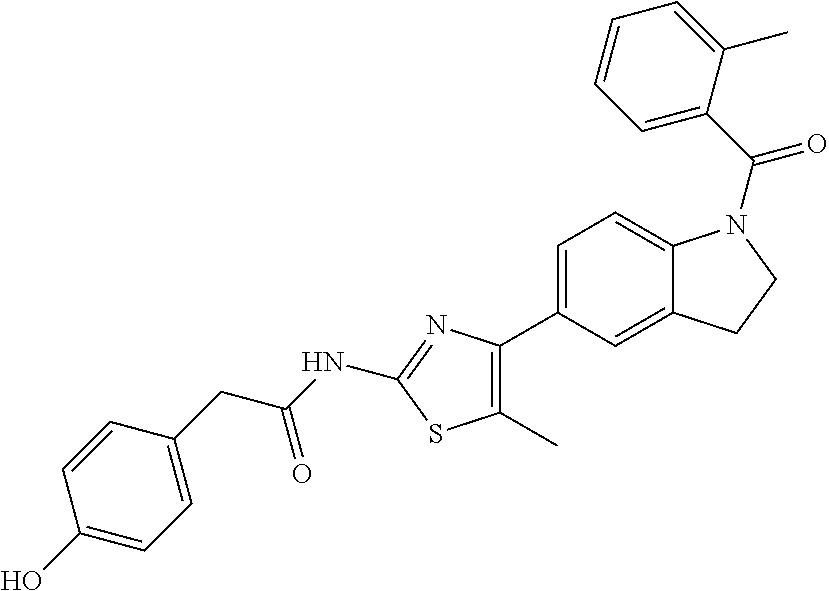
C1=C(C2=C(C)SC(NC(CC3=CC=C(O)C=C3)=O)=N2)C=C2C(=C1)N(C(C1=CC=CC=C1C)=O)CC2
